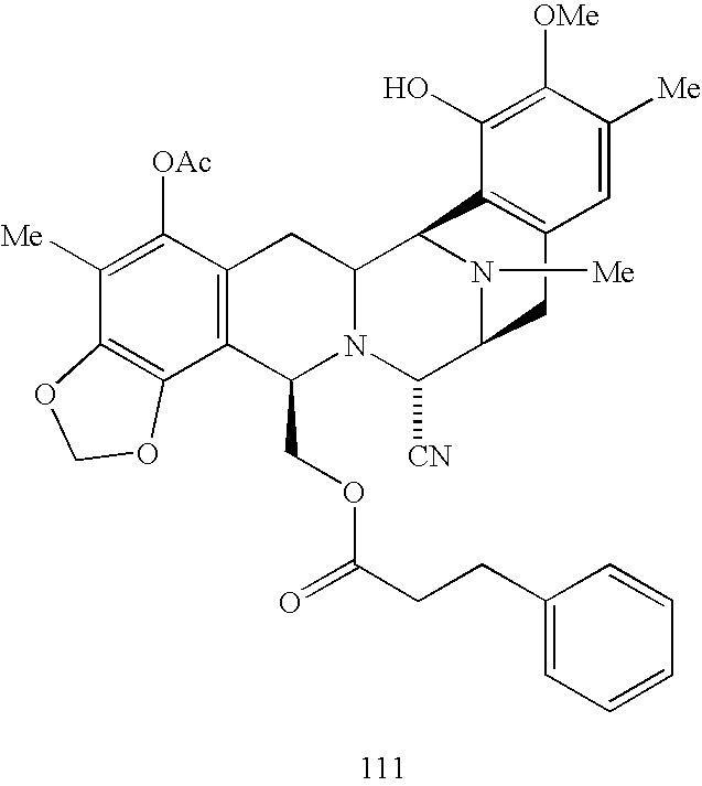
C1([Me])=C([OAc])C2=C(C3=C1OCO3)C(COC(CCC1=CC=CC=C1)=O)N1C(C2)C2N([Me])C(C1[CN])CC1=C2C(O)=C([OMe])C([Me])=C1
